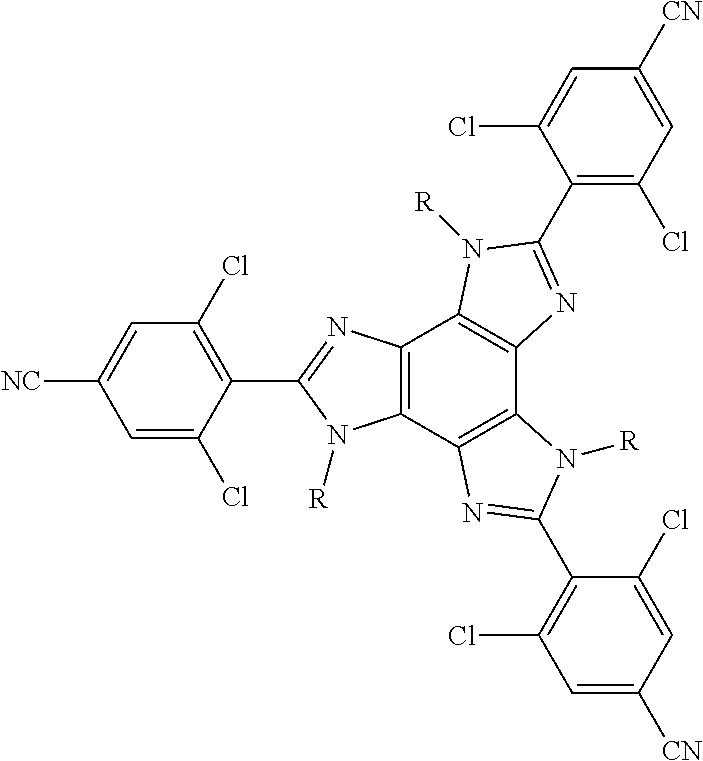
C12=C(C3=C(C4=C1N([R])C(C1=C(Cl)C=C([CN])C=C1Cl)=N4)N([R])C(C1=C(Cl)C=C([CN])C=C1Cl)=N3)N([R])C(C1=C(Cl)C=C([NC])C=C1Cl)=N2
